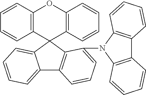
C12=C(C=CC=C1)C1(C3=C(O2)C=CC=C3)C2=CC=CC=C2C2=C1C(N1C3=C(C4=C1C=CC=C4)C=CC=C3)=CC=C2
